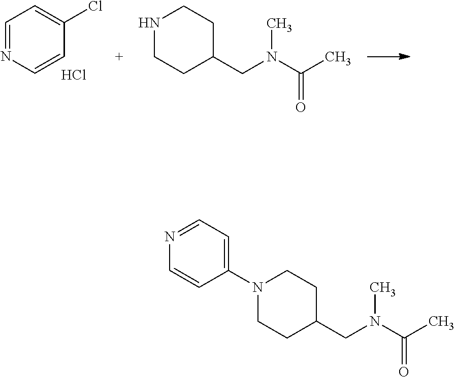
C1N(C2=CC=NC=C2)CCC(CN(C(C)=O)C)C1.C1NCCC(CN(C(C)=O)C)C1.C1=NC=CC(Cl)=C1.Cl
